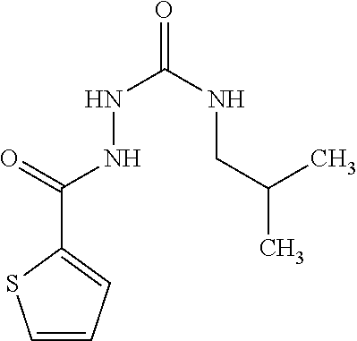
C1(C(=O)NNC(=O)NCC(C)C)=CC=CS1
